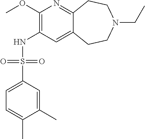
C12=NC(OC)=C(NS(C3=CC=C(C)C(C)=C3)(=O)=O)C=C1CCN(CC)CC2
